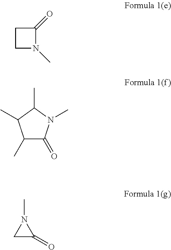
C1CN(C)C1=O.C1(C)C(=O)N(C)C(C)C1C.C1C(=O)N1C
